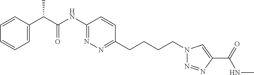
C1=CC(C(C(NC2=NN=C(CCCCN3N=NC(C(=O)NC)=C3)C=C2)=O)C)=CC=C1
